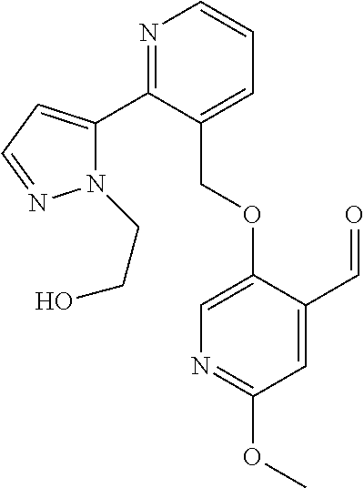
N1(CCO)C(C2=NC=CC=C2COC2=CN=C(OC)C=C2C=O)=CC=N1
